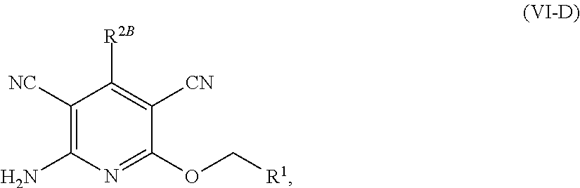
C1([NC])=C(N)N=C(OC[R1])C([CN])=C1[R2B]
